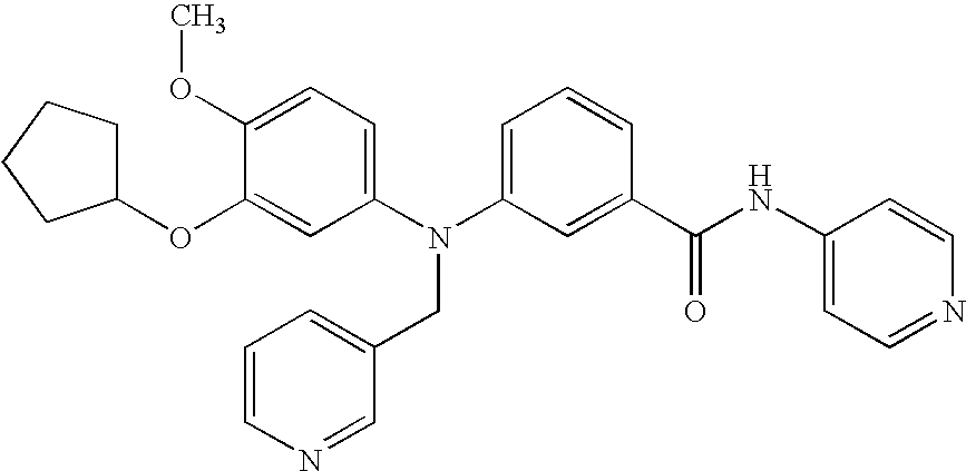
C1(OC2=CC(N(C3=CC=CC(C(NC4=CC=NC=C4)=O)=C3)CC3=CC=CN=C3)=CC=C2OC)CCCC1
